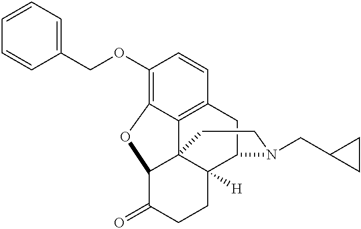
C1(OCC2=CC=CC=C2)=C2C3=C(C=C1)CC1C4([H])C3(C(C(=O)CC4)O2)CCN1CC1CC1
